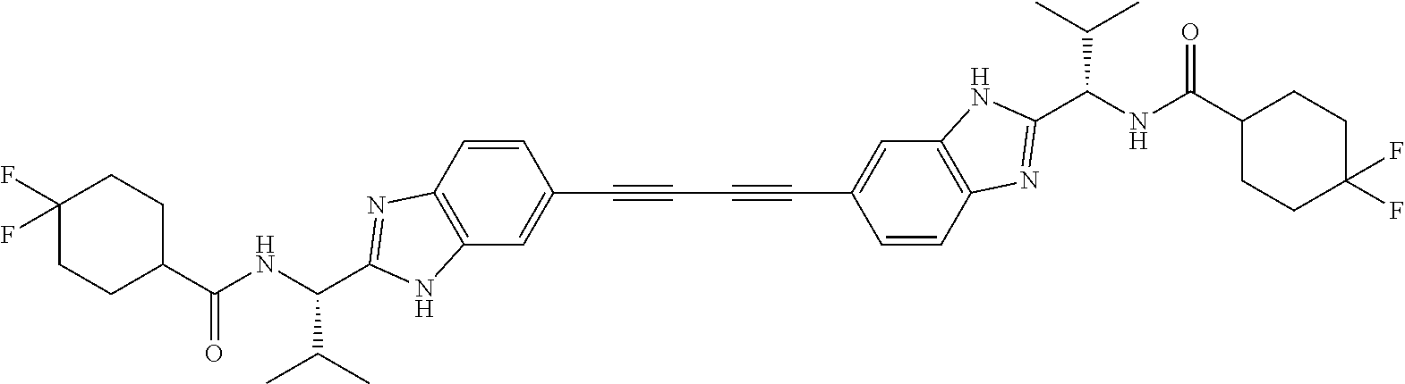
C1=CC2=C(C=C1C#CC#CC1=CC3=C(C=C1)N=C(C(NC(=O)C1CCC(F)(F)CC1)C(C)C)N3)NC(C(C(C)C)NC(=O)C1CCC(F)(F)CC1)=N2
